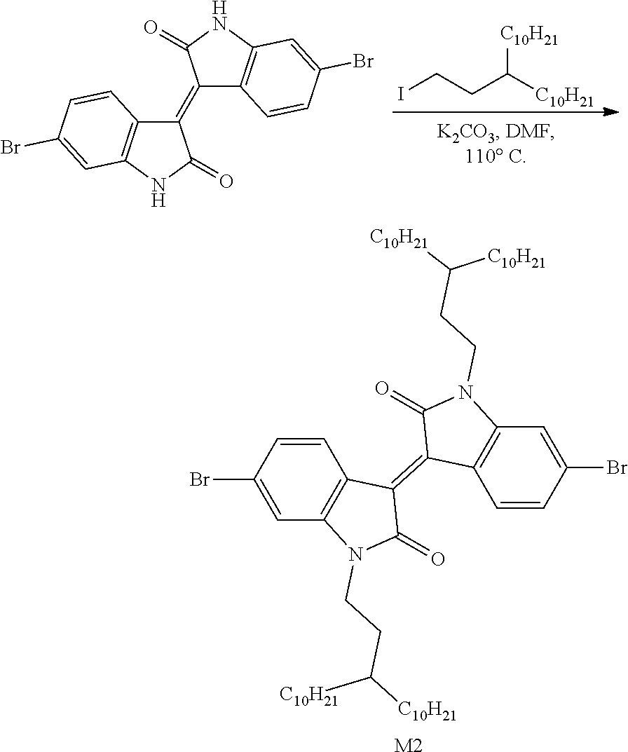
C12=C(C=C(Br)C=C1)N(CCC([C10H21])[C10H21])C(=O)C2=C1C2=C(C=C(Br)C=C2)N(CCC([C10H21])[C10H21])C1=O.[M2].ICCC([C10H21])[C10H21].C1(=C2C3=C(NC2=O)C=C(Br)C=C3)C2=C(NC1=O)C=C(Br)C=C2
